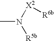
CN([X2][R6b])[R5b]
